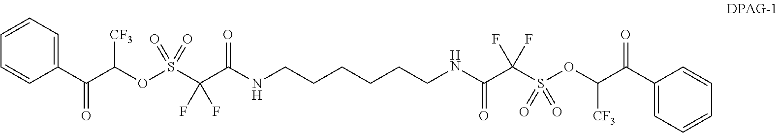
O(S(C(C(NCCCCCCNC(C(S(OC(C(C1=CC=CC=C1)=O)[CF3])(=O)=O)(F)F)=O)=O)(F)F)(=O)=O)C(C(C1=CC=CC=C1)=O)[CF3]
